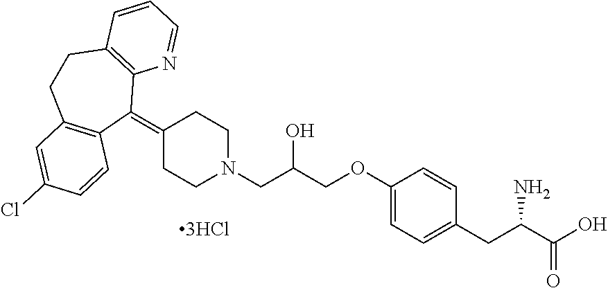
C1(=C2C3=C(CCC4=C2C=CC(Cl)=C4)C=CC=N3)CCN(CC(COC2=CC=C(CC(C(O)=O)N)C=C2)O)CC1
